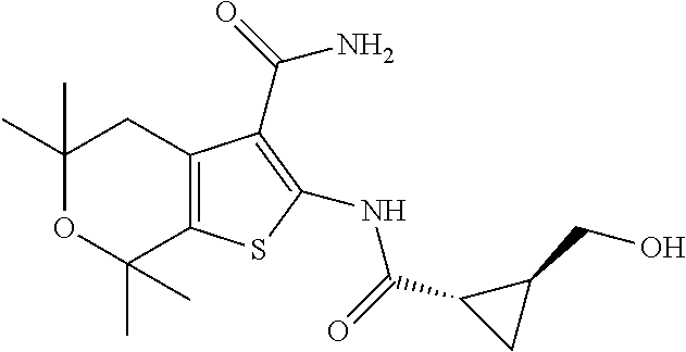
C1(C)(C)OC(C)(C)C2=C(C1)C(C(=O)N)=C(NC(C1CC1CO)=O)S2
